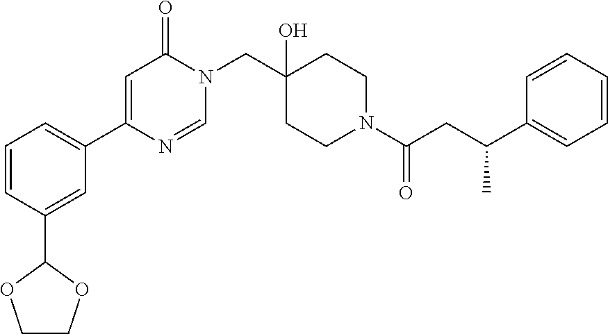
C1=CC(C2OCCO2)=CC(C2=CC(=O)N(CC3(O)CCN(C(=O)CC(C4=CC=CC=C4)C)CC3)C=N2)=C1
